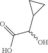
OC(C(O)C1CC1)=O
